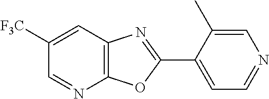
C1=C([F3C])C=NC2=C1N=C(C1=CC=NC=C1C)O2
